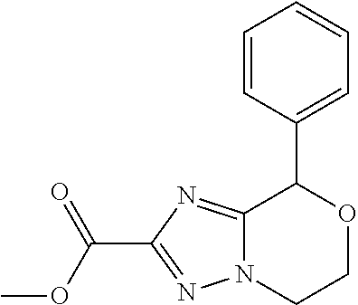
C12=NC(C(=O)OC)=NN1CCOC2C1=CC=CC=C1
